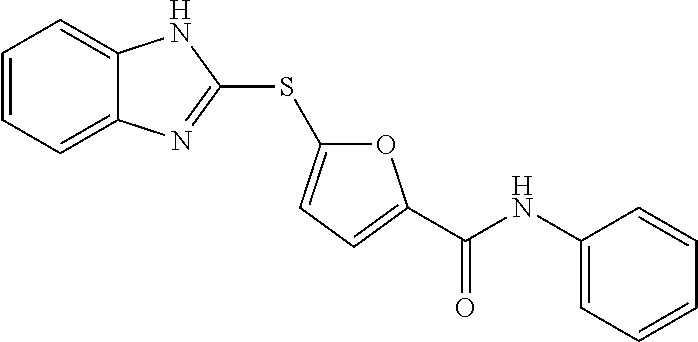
C1=CC=C2C(=C1)NC(SC1=CC=C(C(NC3=CC=CC=C3)=O)O1)=N2
